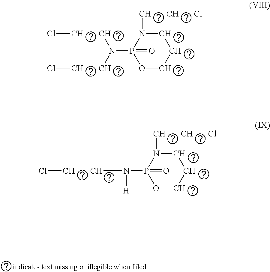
C1N([CH       CH       Cl])P(=O)(N([CH       CH]Cl)[CH       CH]Cl)OCC1.C1N([CH       CH       Cl])P(=O)(N([CH       CH]Cl)[H])OCC1
